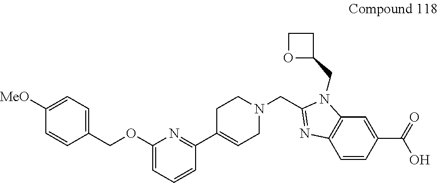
C1([MeO])=CC=C(COC2=CC=CC(C3=CCN(CC4=NC5=C(N4CC4CCO4)C=C(C(=O)O)C=C5)CC3)=N2)C=C1
